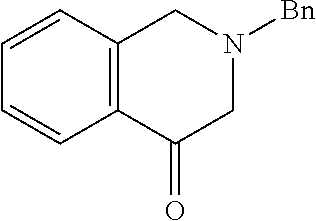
C1=CC2=C(C=C1)C(=O)CN([Bn])C2
